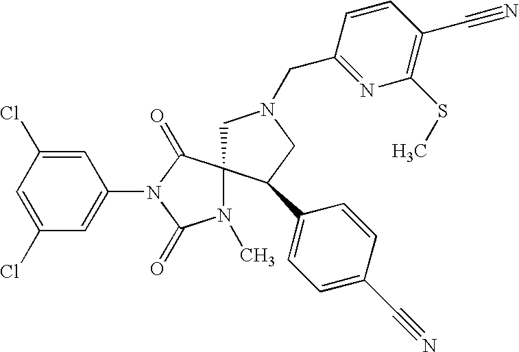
C1=C(Cl)C=C(N2C(=O)C3(N(C)C2=O)CN(CC2=NC(SC)=C(C#N)C=C2)CC3C2=CC=C(C#N)C=C2)C=C1Cl
